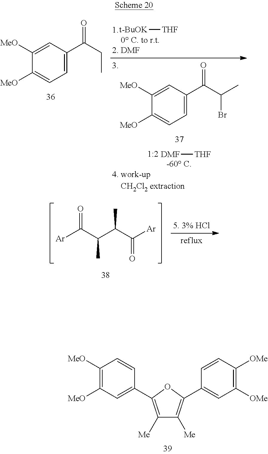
C1([Me])=C(C2=CC([MeO])=C([MeO])C=C2)OC(C2=CC([OMe])=C([OMe])C=C2)=C1[Me].O=C(C(C(C([Ar])=O)C)C)[Ar].C1=C(C(C(Br)C)=O)C=C([MeO])C([MeO])=C1.C1=C(C(CC)=O)C=C([MeO])C([MeO])=C1.[DMF][THF].[t-BuOK][THF]
